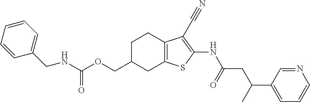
C(OCC1CC2=C(CC1)C(C#N)=C(NC(CC(C1=CC=CN=C1)C)=O)S2)(NCC1=CC=CC=C1)=O
